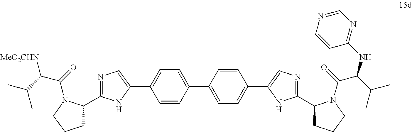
C1=CC(C2=CC=C(C3=CN=C(C4CCCN4C(C(NC4=NC=NC=C4)C(C)C)=O)N3)C=C2)=CC=C1C1=CN=C(C2CCCN2C(=O)C(C(C)C)[MeO2CHN])N1
